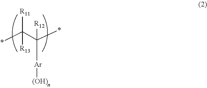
*C(C(*)([R12])[Ar][(OH)])([R11])[R13]
